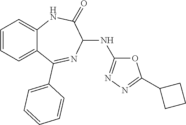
C1(NC2=NN=C(C3CCC3)O2)C(=O)NC2=CC=CC=C2C(C2=CC=CC=C2)=N1
